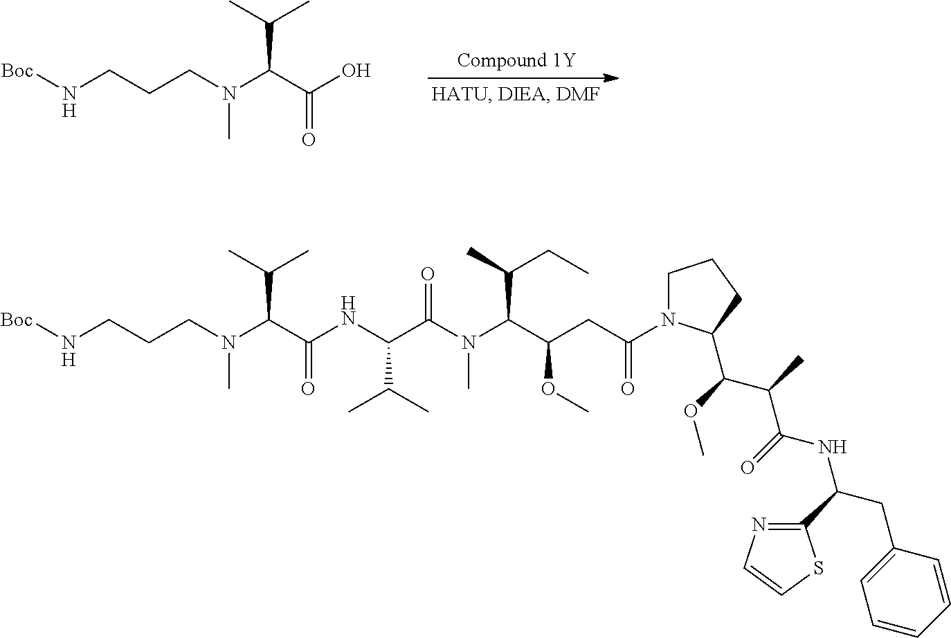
[Boc]NCCCN(C(C(O)=O)C(C)C)C.[Boc]NCCCN(C(C(NC(C(N(C(C(CC(=O)N1CCCC1C(C(C(NC(CC1=CC=CC=C1)C1=NC=CS1)=O)C)OC)OC)C(C)CC)C)=O)C(C)C)=O)C(C)C)C
